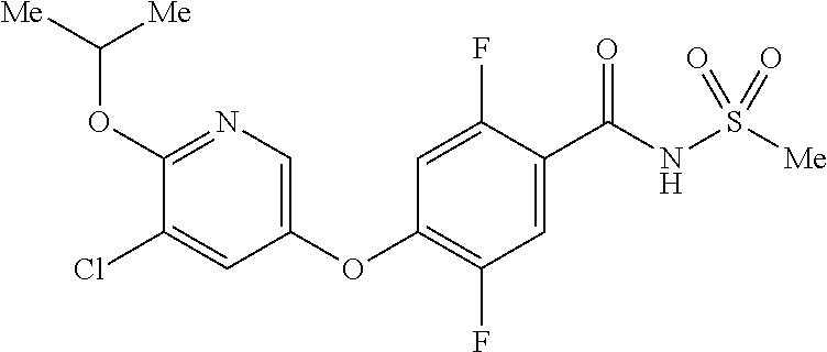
C1=C(F)C(C(NS([Me])(=O)=O)=O)=CC(F)=C1OC1=CN=C(OC([Me])[Me])C(Cl)=C1
